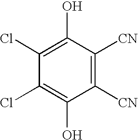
C1(O)=C(Cl)C(Cl)=C(O)C([CN])=C1[CN]
